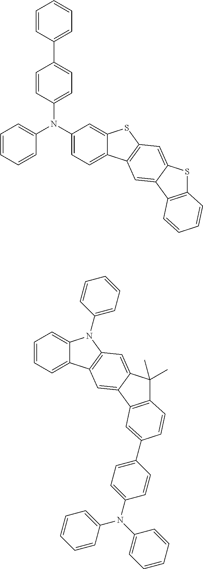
C1(N(C2=CC=C(C3=CC=CC=C3)C=C2)C2=CC=CC=C2)=CC=C2C(=C1)SC1=C2C=C2C(=C1)SC1=C2C=CC=C1.C1=CC=C2C(=C1)N(C1=CC=CC=C1)C1=C2C=C2C(=C1)C(C)(C)C1=C2C=C(C2=CC=C(N(C3=CC=CC=C3)C3=CC=CC=C3)C=C2)C=C1
